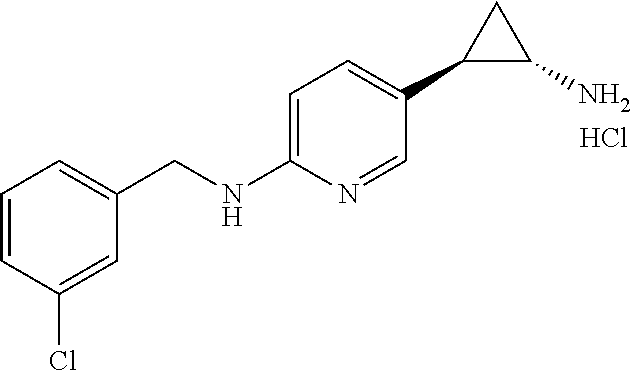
C1=C(NCC2=CC=CC(Cl)=C2)N=CC(C2C(N)C2)=C1.Cl
